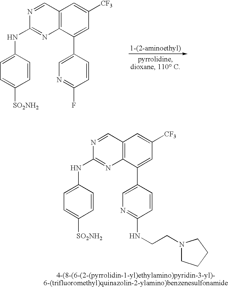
C12=C(C(C3=CN=C(F)C=C3)=CC([CF3])=C1)N=C(NC1=CC=C([SO2NH2])C=C1)N=C2.C12=C(C(C3=CN=C(NCCN4CCCC4)C=C3)=CC([CF3])=C1)N=C(NC1=CC=C([SO2NH2])C=C1)N=C2
